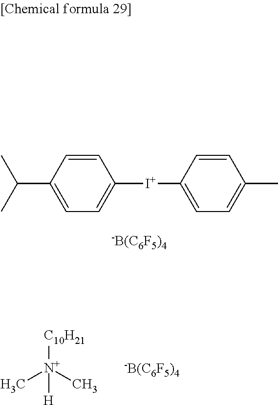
C1([I+]C2=CC=C(C)C=C2)=CC=C(C(C)C)C=C1.[-B(C6F5)4].[C10H21][N+](C)(C)[H].[-B(C6F5)4]
